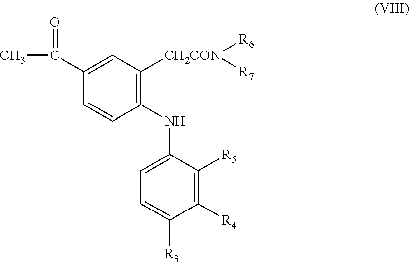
C1=C([R3])C([R4])=C([R5])C(NC2=C([CH2CON]([R7])[R6])C=C(C(C)=O)C=C2)=C1
